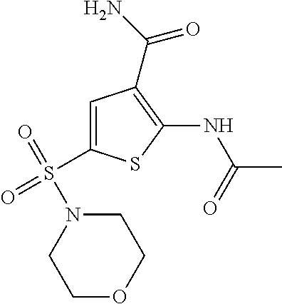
C1=C(S(=O)(=O)N2CCOCC2)SC(NC(C)=O)=C1C(N)=O
